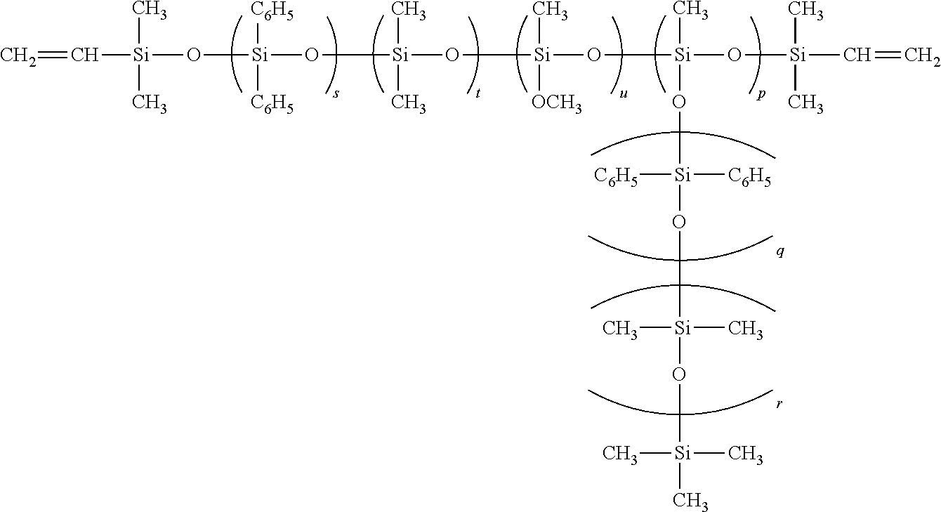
C=C[Si](C)(C)O[Si](O[Si](O[Si](O[Si](O[Si](O[Si](O[Si](C)(C)C)(C)C)([C6H5])[C6H5])(C)O[Si](C=C)(C)C)(C)[OCH3])(C)C)([C6H5])[C6H5]
